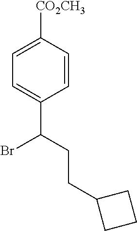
C1=C([CO2CH3])C=CC(C(Br)CCC2CCC2)=C1
